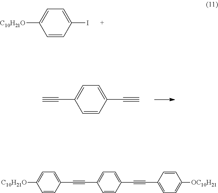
C1=C([C10H21O])C=CC(I)=C1.C1=C(C#C)C=CC(C#C)=C1.C1=C(C#CC2=CC=C([C10H21O])C=C2)C=CC(C#CC2=CC=C([OC10H21])C=C2)=C1
